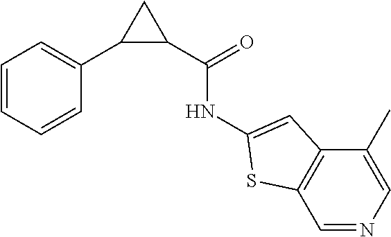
C1=CC=CC(C2C(C(=O)NC3=CC4=C(C=NC=C4C)S3)C2)=C1
